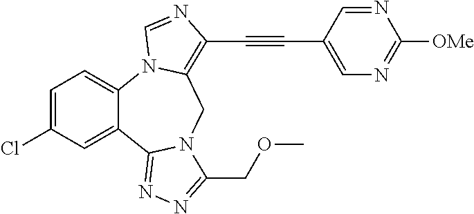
C1=C(Cl)C=C2C(=C1)N1C(=C(C#CC3=CN=C([OMe])N=C3)N=C1)CN1C2=NN=C1COC
